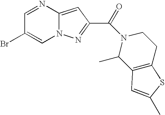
C1=NC2=CC(C(N3C(C)C4=C(CC3)SC(C)=C4)=O)=NN2C=C1Br
